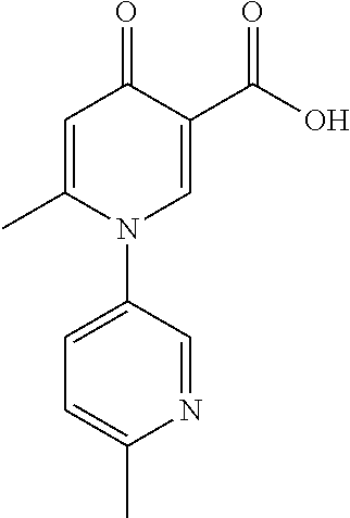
C1=C(C)N(C2=CC=C(C)N=C2)C=C(C(=O)O)C1=O
